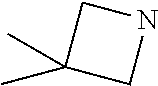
N1CC(C)(C)C1
